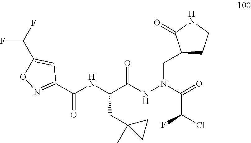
C(C(NN(CC1CCNC1=O)C(=O)C(Cl)F)=O)(NC(C1=NOC(C(F)F)=C1)=O)CC1(C)CC1
